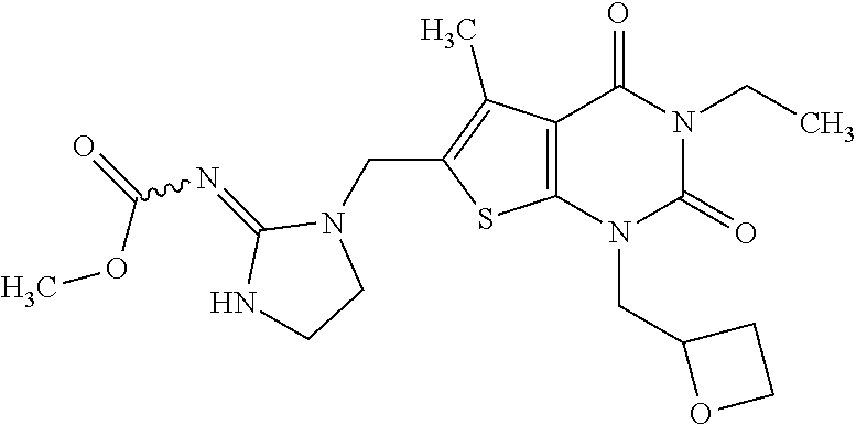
C12=C(N(CC3OCC3)C(=O)N(CC)C1=O)SC(CN1C(=NC(OC)=O)NCC1)=C2C
